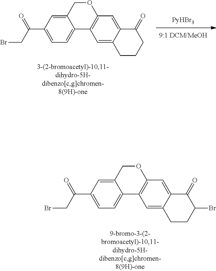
C12=CC=C(C(CBr)=O)C=C1COC1=C2C=C2C(=C1)C(=O)C(Br)CC2.C12=CC=C(C(CBr)=O)C=C1COC1=C2C=C2C(=C1)C(=O)CCC2
